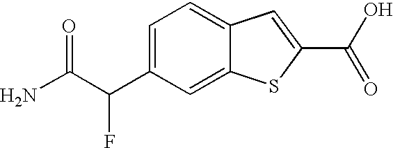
C1=C(C(C(N)=O)F)C=C2C(=C1)C=C(C(=O)O)S2
